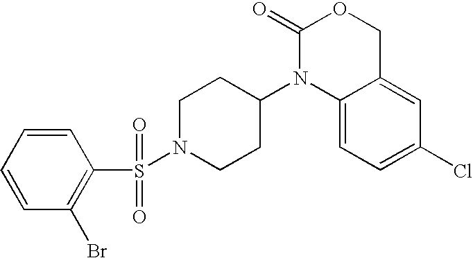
C1(=O)N(C2CCN(S(=O)(=O)C3=C(Br)C=CC=C3)CC2)C2=CC=C(Cl)C=C2CO1
